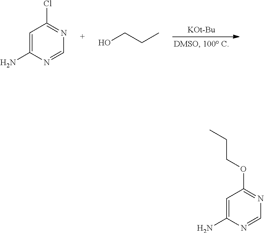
[KOt-Bu].C1=C(N)N=CN=C1Cl.OCCC.C1=C(N)N=CN=C1OCCC
